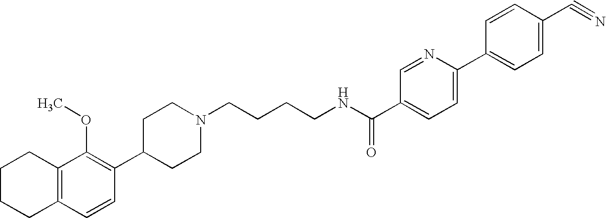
C1(C2=C(OC)C3=C(C=C2)CCCC3)CCN(CCCCNC(=O)C2=CC=C(C3=CC=C(C#N)C=C3)N=C2)CC1
